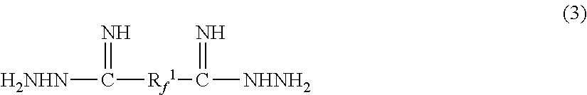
[H2NHN]C(=N)[Rf1]C(=N)[NHNH2]
